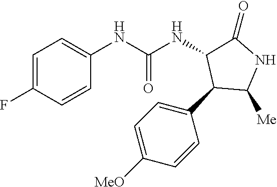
C1=C(F)C=CC(NC(NC2C(=O)NC([Me])C2C2=CC=C([MeO])C=C2)=O)=C1
